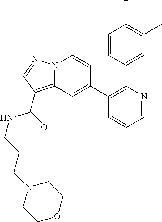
C1=NC(C2=CC(C)=C(F)C=C2)=C(C2=CC3=C(C(=O)NCCCN4CCOCC4)C=NN3C=C2)C=C1
